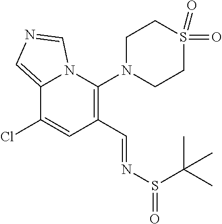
C12=CN=CN1C(N1CCS(=O)(=O)CC1)=C(C=NS(=O)C(C)(C)C)C=C2Cl
